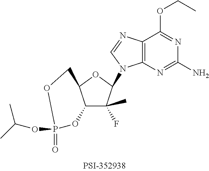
C12=C(N=C(N)N=C1OCC)N(C1OC3C(C1(C)F)OP(OC(C)C)(=O)OC3)C=N2
